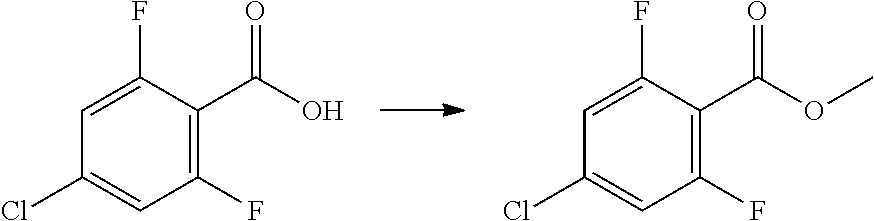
C1(F)=C(C(O)=O)C(F)=CC(Cl)=C1.C1(F)=C(C(OC)=O)C(F)=CC(Cl)=C1
